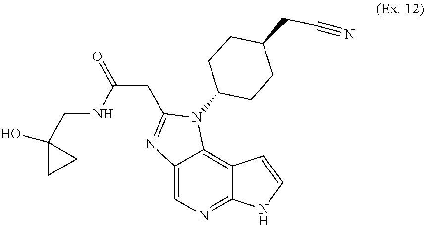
C12=CN=C3C(=C1N(C1CCC(CC#N)CC1)C(CC(=O)NCC1(O)CC1)=N2)C=CN3
